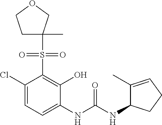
C1(Cl)=CC=C(NC(NC2C(C)=CCC2)=O)C(O)=C1S(=O)(=O)C1(C)CCOC1
